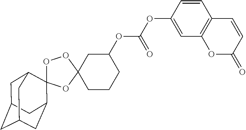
C1(OC(=O)OC2CCCC3(C2)OOC2(O3)C3CC4CC(CC2C4)C3)=CC2=C(C=C1)C=CC(=O)O2
